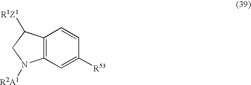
C12=C(C=C([R53])C=C1)N([R2A1])CC2[R1Z1]
